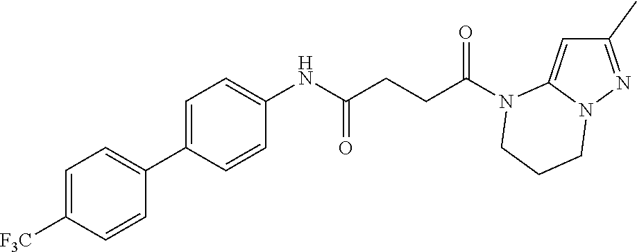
C1(C)=NN2C(=C1)N(C(CCC(NC1=CC=C(C3=CC=C([F3C])C=C3)C=C1)=O)=O)CCC2
